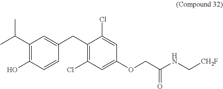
C1(O)=C(C(C)C)C=C(CC2=C(Cl)C=C(OCC(NC[CH2F])=O)C=C2Cl)C=C1
